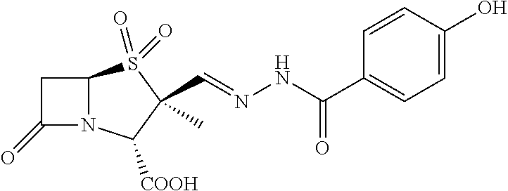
C12N(C([COOH])C(C)(C=NNC(=O)C3=CC=C(O)C=C3)S1(=O)=O)C(=O)C2
